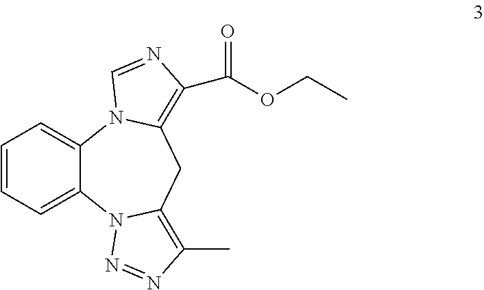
C1=CC=C2C(=C1)N1C(=C(C)N=N1)CC1=C(C(OCC)=O)N=CN21
